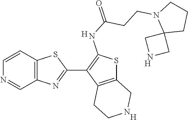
C12=C(C=CN=C1)SC(C1=C(NC(=O)CCN3C4(CCC3)CNC4)SC3=C1CCNC3)=N2.[H].[H].[H]
